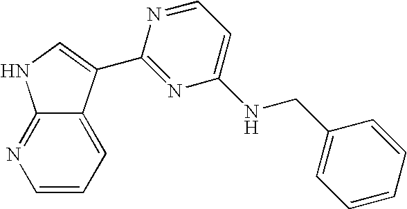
C1(C2=CNC3=NC=CC=C32)=NC(NCC2=CC=CC=C2)=CC=N1
